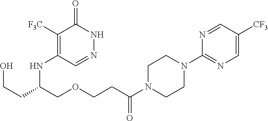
C1([F3C])=C(NC(COCCC(N2CCN(C3=NC=C([CF3])C=N3)CC2)=O)CCO)C=NNC1=O
